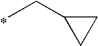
C(C1CC1)C
